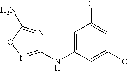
C1=C(NC2=NOC(N)=N2)C=C(Cl)C=C1Cl
